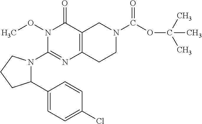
N1(OC)C(=O)C2=C(N=C1N1C(C3=CC=C(Cl)C=C3)CCC1)CCN(C(OC(C)(C)C)=O)C2
